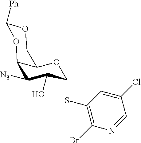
C1(SC2C(O)C([N3])C3C(COC([Ph])O3)O2)=C(Br)N=CC(Cl)=C1
